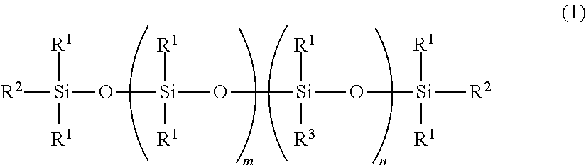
[R2][Si]([R1])([R1])O[Si](O[Si](O[Si]([R1])([R2])[R1])([R1])[R3])([R1])[R1]
